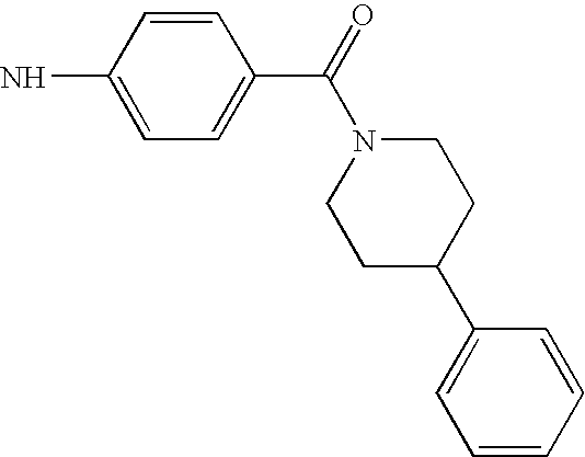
C1=CC(N)=CC=C1C(=O)N1CCC(C2=CC=CC=C2)CC1
